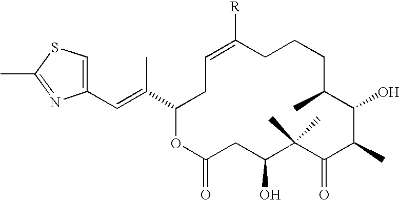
C1(C=C(C2OC(=O)CC(O)C(C)(C)C(=O)C(C)C(O)C(C)CCCC([R])=CC2)C)=CSC(C)=N1
